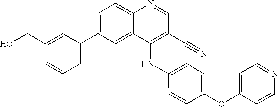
C1(CO)=CC(C2=CC=C3C(=C2)C(NC2=CC=C(OC4=CC=NC=C4)C=C2)=C(C#N)C=N3)=CC=C1
